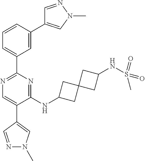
C1=C(C2=CN(C)N=C2)C=CC=C1C1=NC=C(C2=CN(C)N=C2)C(NC2CC3(C2)CC(NS(C)(=O)=O)C3)=N1
